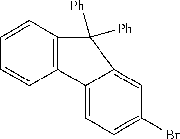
C1=CC2=C(C=C1)C1=CC=C(Br)C=C1C2([Ph])[Ph]
